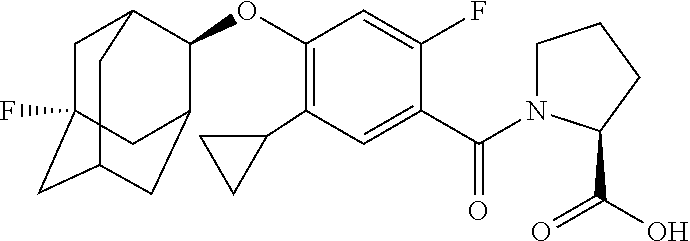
C1C2(F)CC3CC(C(OC4=C(C5CC5)C=C(C(=O)N5CCCC5C(O)=O)C(F)=C4)C1C3)C2
